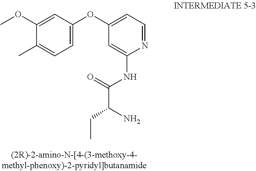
C1(NC(C(CC)N)=O)=CC(OC2=CC=C(C)C(OC)=C2)=CC=N1
